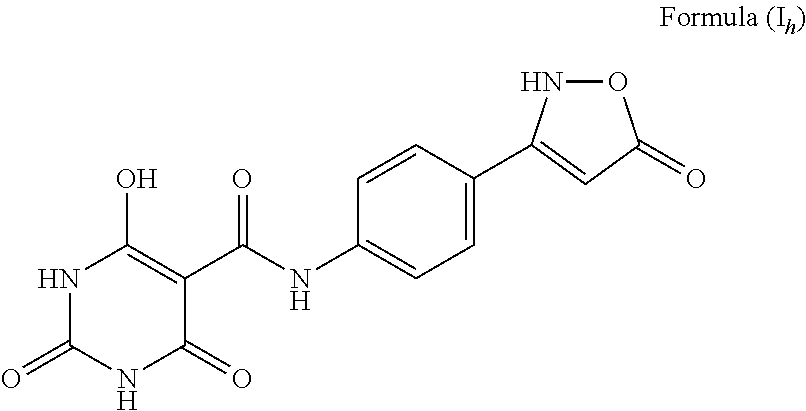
N1C(=O)NC(=O)C(C(=O)NC2=CC=C(C3=CC(=O)ON3)C=C2)=C1O
